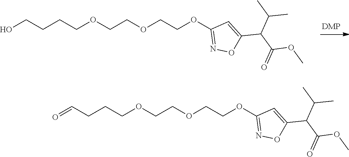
OCCCCOCCOCCOC1=NOC(C(C(=O)OC)C(C)C)=C1.O=CCCCOCCOCCOC1=NOC(C(C(=O)OC)C(C)C)=C1
